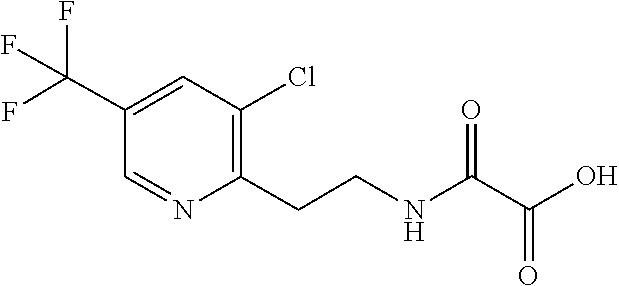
C1(C(F)(F)F)=CC(Cl)=C(CCNC(C(O)=O)=O)N=C1
